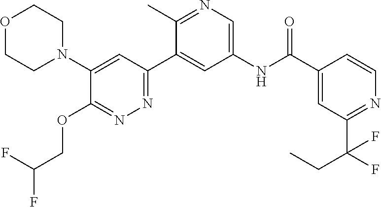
O1CCN(C2=CC(C3=CC(NC(C4=CC(C(F)(CC)F)=NC=C4)=O)=CN=C3C)=NN=C2OCC(F)F)CC1
